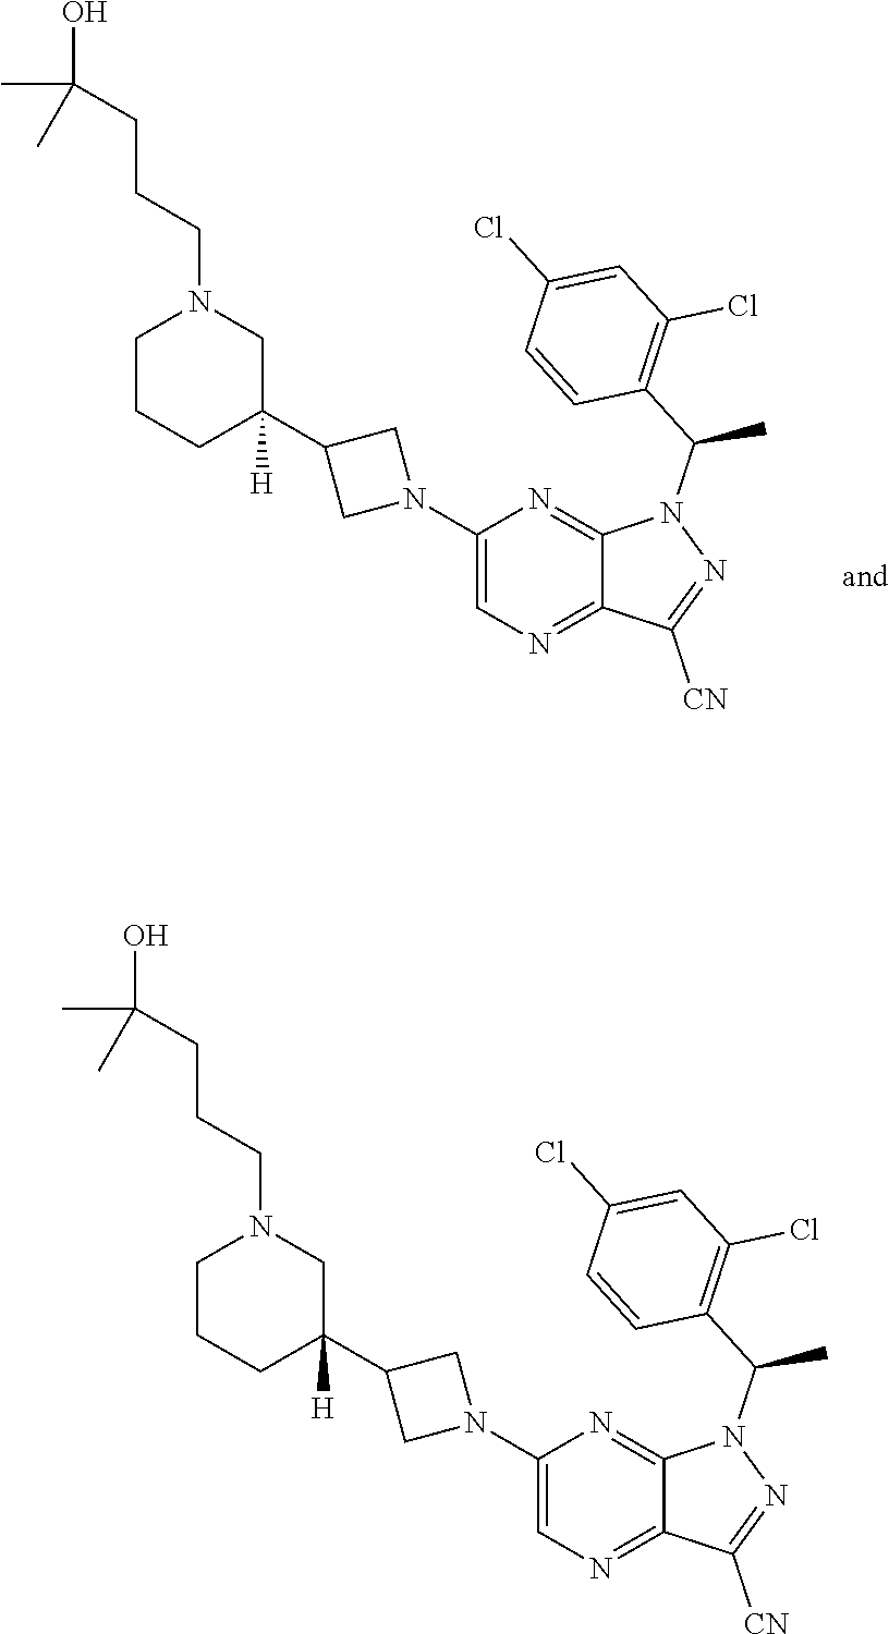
C1(N2CC(C3([H])CN(CCCC(C)(O)C)CCC3)C2)=CN=C2C(=N1)N(C(C1=C(Cl)C=C(Cl)C=C1)C)N=C2[CN].C1(N2CC(C3([H])CN(CCCC(C)(O)C)CCC3)C2)=CN=C2C(=N1)N(C(C1=C(Cl)C=C(Cl)C=C1)C)N=C2[CN]
